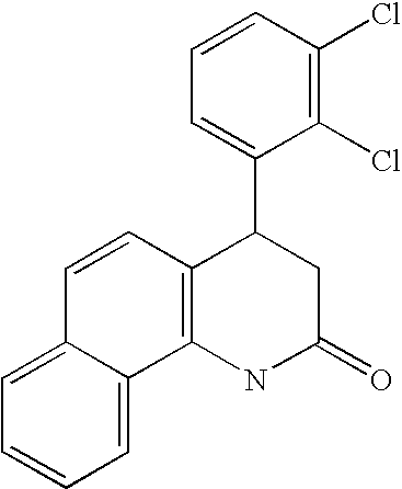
C1=CC(Cl)=C(Cl)C(C2C3=C(NC(=O)C2)C2=CC=CC=C2C=C3)=C1
